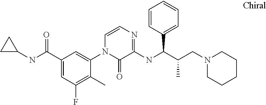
C1=CN=C(NC(C(CN2CCCCC2)C)C2=CC=CC=C2)C(=O)N1C1=CC(C(NC2CC2)=O)=CC(F)=C1C
